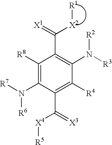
C1([R8])=C(N([R7])[R6])C(C(=[X3])[X4][R5])=C([R4])C(N([R3])[R2])=C1C(=[X1])[X2][R1]
